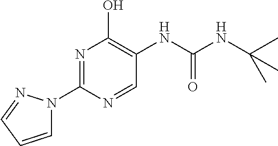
N1=C(N2C=CC=N2)N=CC(NC(=O)NC(C)(C)C)=C1O
